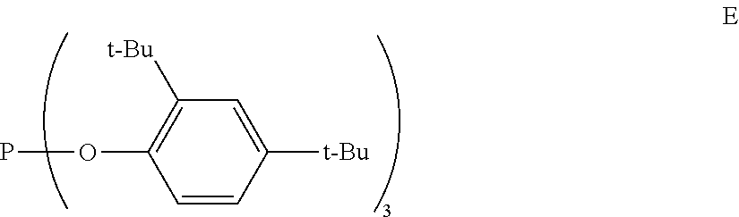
C1=CC([t-Bu])=CC([t-Bu])=C1OP
